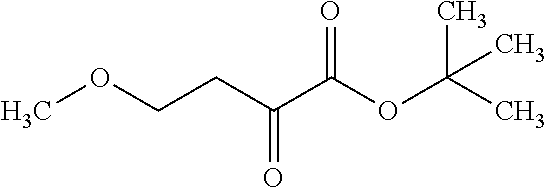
C(CC(=O)C(OC(C)(C)C)=O)OC
